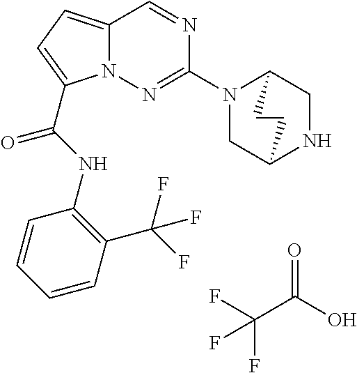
O=C(O)C(F)(F)F.N1=CC2=CC=C(C(NC3=C(C(F)(F)F)C=CC=C3)=O)N2N=C1N1CC2NCC1CC2
